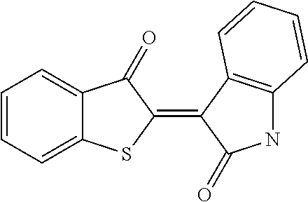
C1=CC=C2C(=C1)C(=O)C(=C1C(=O)NC3=C1C=CC=C3)S2
